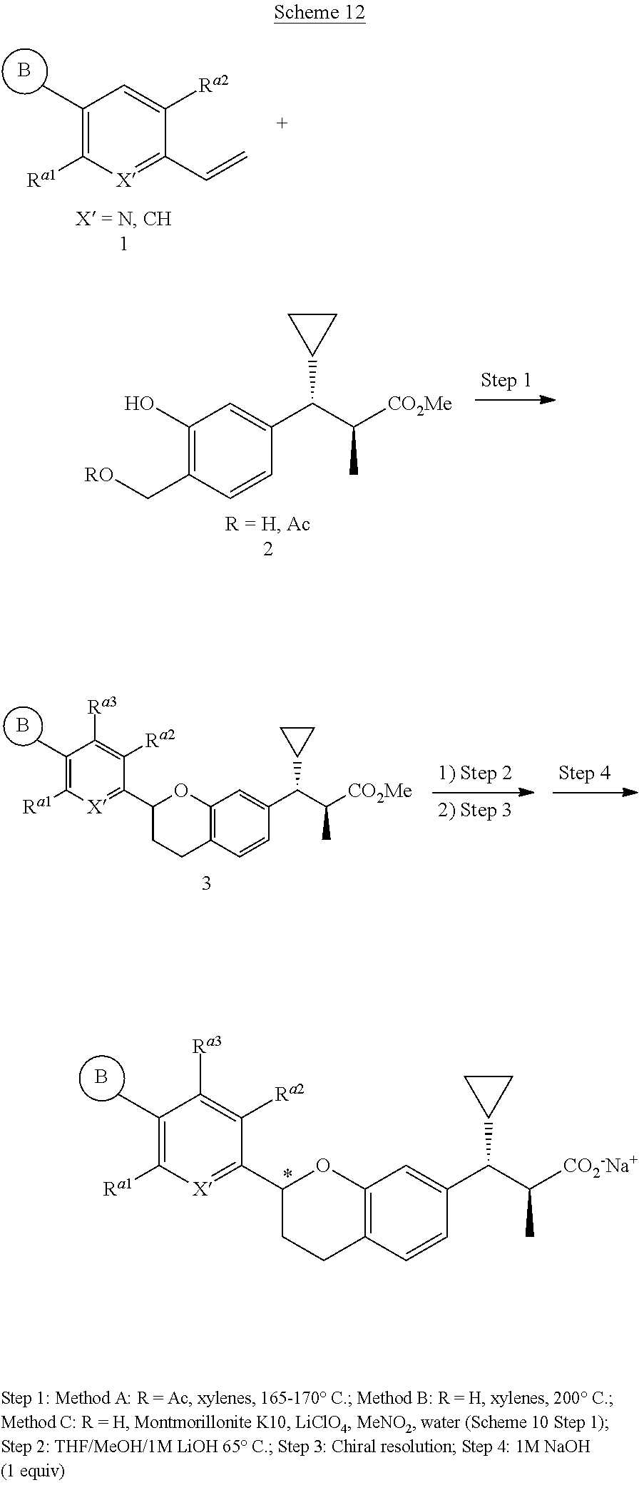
B.CC1=C([Ra1])[X]=C(C=C)C([Ra2])=C1.[RO]CC1=C(O)C=C(C(C([CO2Me])C)C2CC2)C=C1.CC1=C([Ra1])[X]=C(C2CCC3=C(O2)C=C(C(C([CO2-Na+])C)C2CC2)C=C3)C([Ra2])=C1[Ra3].B.B.CC1=C([Ra1])[X]=C(C2CCC3=C(O2)C=C(C(C([CO2Me])C)C2CC2)C=C3)C([Ra2])=C1[Ra3]
